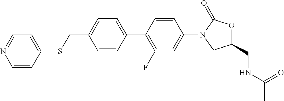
C(C1=CC=C(C2=C(F)C=C(N3CC(CNC(=O)C)OC3=O)C=C2)C=C1)SC1=CC=NC=C1
